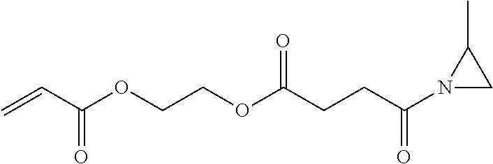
C=CC(OCCOC(CCC(N1CC1C)=O)=O)=O
